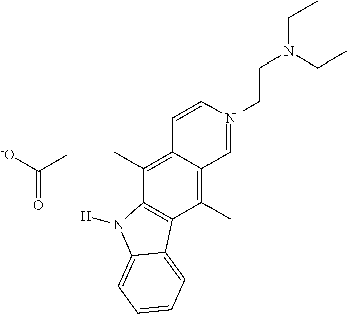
[-O]C(C)=O.C1=[N+](CCN(CC)CC)C=CC2=C(C)C3=C(C(C)=C12)C1=CC=CC=C1N3[H]
